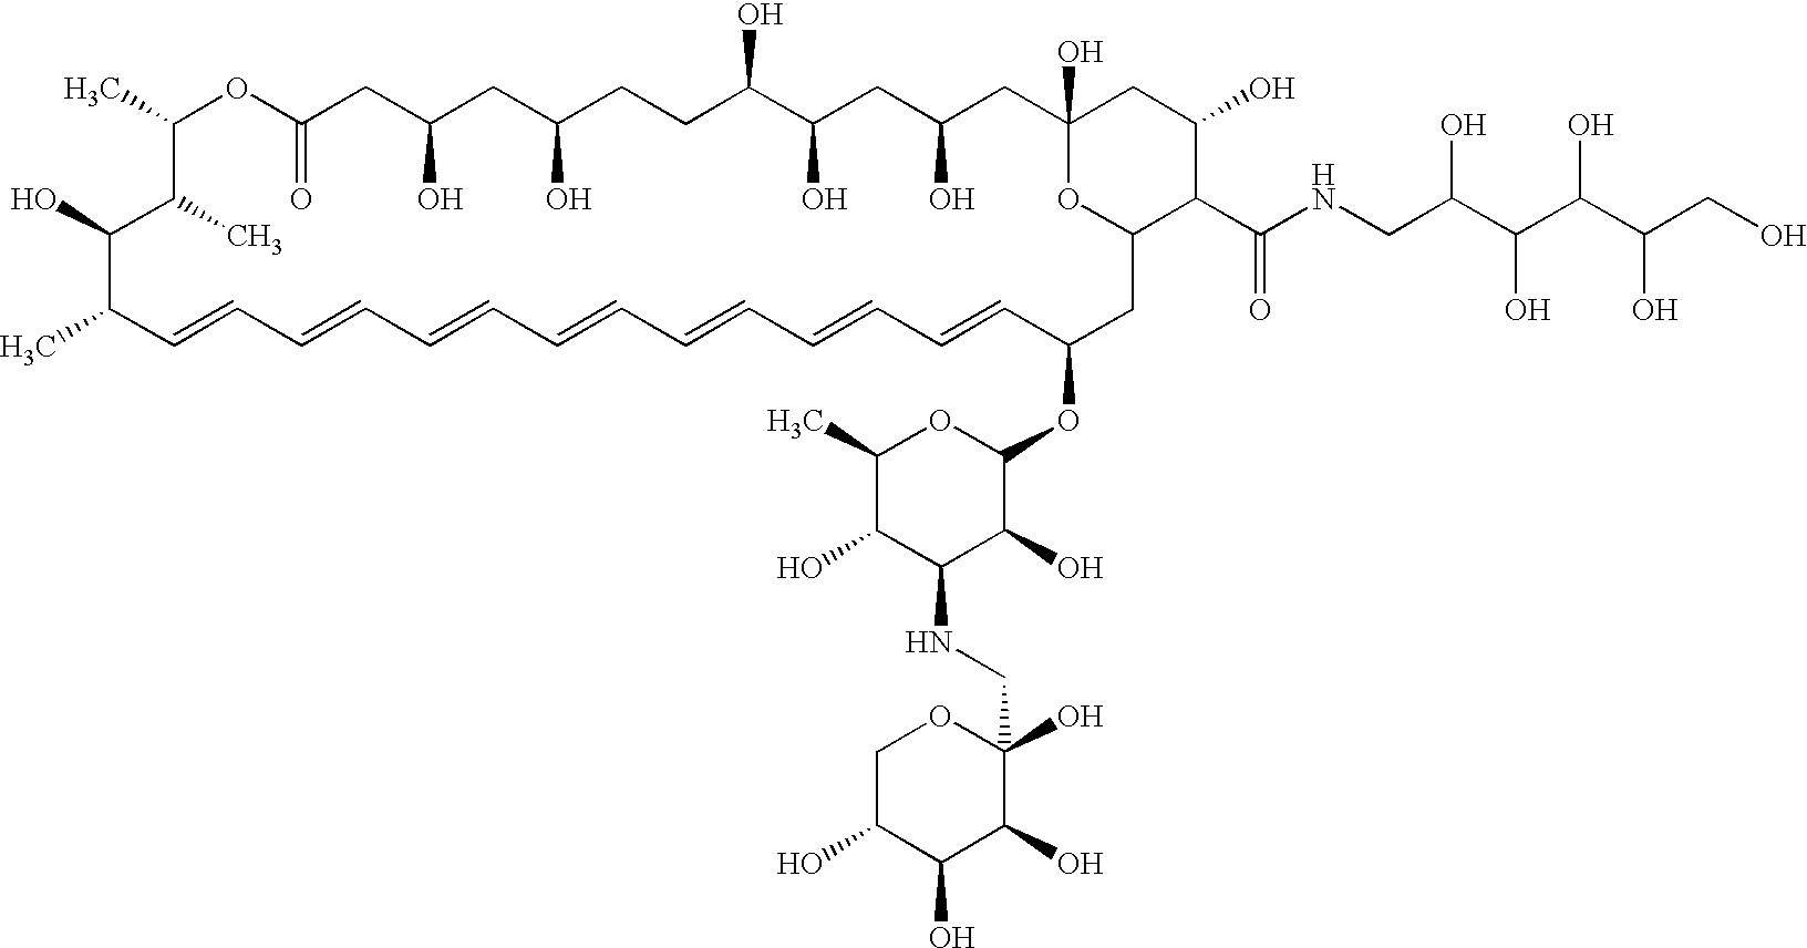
CC1C=CC=CC=CC=CC=CC=CC=CC(OC2OC(C)C(O)C(NCC3(O)OCC(O)C(O)C3O)C2O)CC2OC(O)(CC(O)CC(O)C(O)CCC(O)CC(O)CC(=O)OC(C)C(C)C1O)CC(O)C2C(NCC(C(O)C(C(O)CO)O)O)=O
